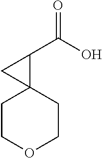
C1COCCC12C(C(=O)O)C2
